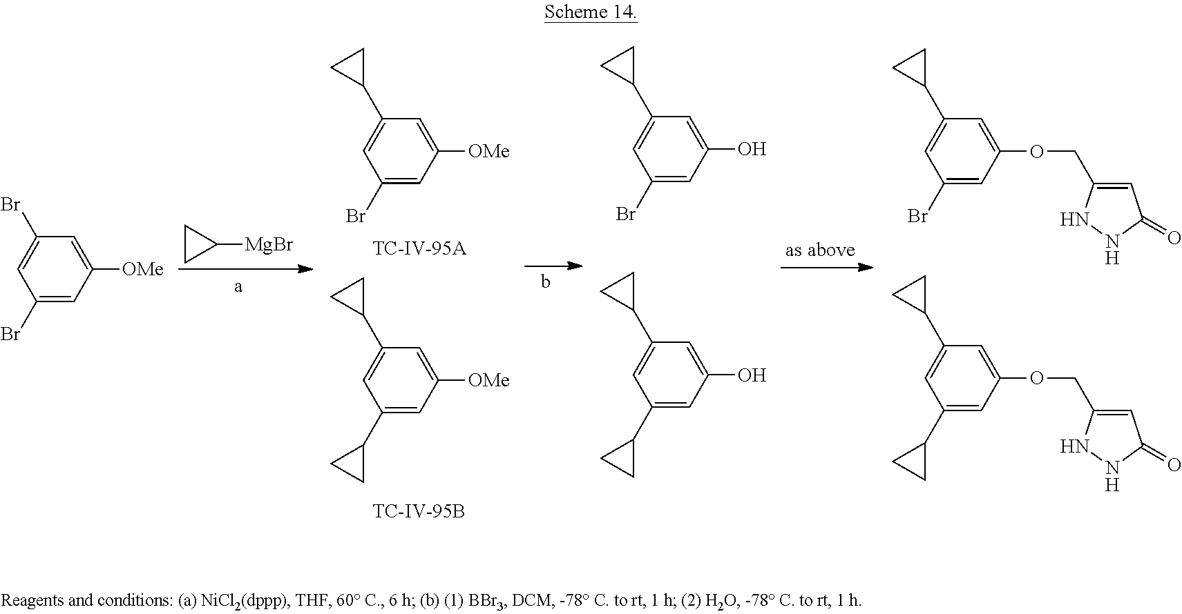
C1CC1[MgBr].C1=C([OMe])C=C(Br)C=C1C1CC1.C1=C([OMe])C=C(C2CC2)C=C1C1CC1.C1=C(O)C=C(Br)C=C1C1CC1.C1=C(O)C=C(C2CC2)C=C1C1CC1.C1=C(OCC2=CC(=O)NN2)C=C(Br)C=C1C1CC1.C1=C(OCC2=CC(=O)NN2)C=C(C2CC2)C=C1C1CC1.C1=C([OMe])C=C(Br)C=C1Br
